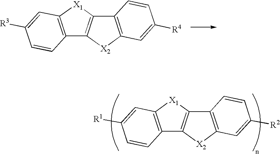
C12=C([X1]C3=C1C=CC([R3])=C3)C1=C([X2]2)C=C([R4])C=C1.C12=C([X1]C3=C1C=CC([R1])=C3)C1=C([X2]2)C=C([R2])C=C1
